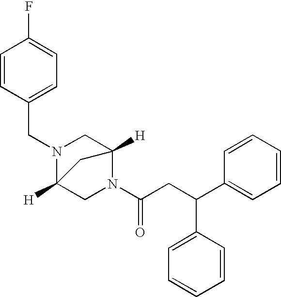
N1(C(CC(C2=CC=CC=C2)C2=CC=CC=C2)=O)C2([H])CN(CC3=CC=C(F)C=C3)C([H])(C1)C2
